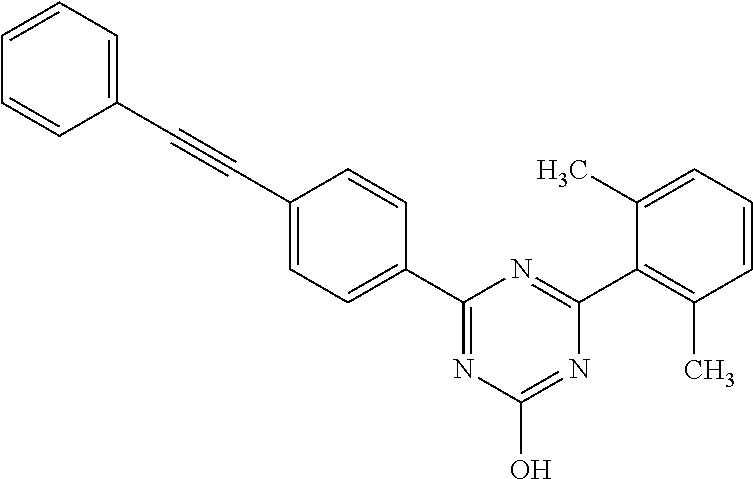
C1(C2=CC=C(C#CC3=CC=CC=C3)C=C2)=NC(O)=NC(C2=C(C)C=CC=C2C)=N1
